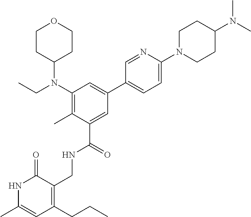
C1CC(N(C2=C(C)C(C(=O)NCC3=C(CCC)C=C(C)NC3=O)=CC(C3=CC=C(N4CCC(N(C)C)CC4)N=C3)=C2)CC)CCO1
